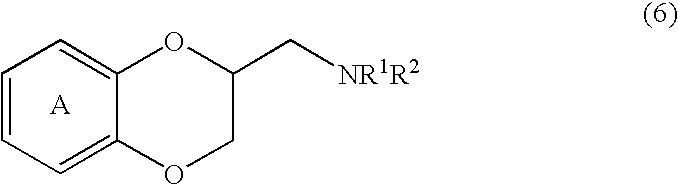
C1=CC=C2C(=C1)OC(C[NR1R2])CO2
